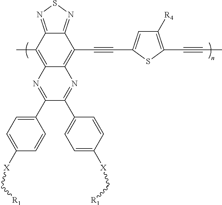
C12=NSN=C1C(C#CC1=CC([R4])=C(C#CC)S1)=C1C(=C2C)N=C(C2=CC=C([X]C[R1])C=C2)C(C2=CC=C([X]C[R1])C=C2)=N1
